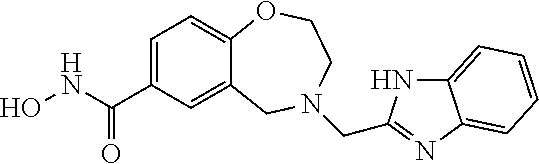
C12=CC(C(NO)=O)=CC=C1OCCN(CC1=NC3=CC=CC=C3N1)C2
